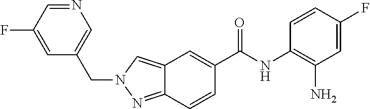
C12=CN(CC3=CN=CC(F)=C3)N=C1C=CC(C(NC1=C(N)C=C(F)C=C1)=O)=C2
